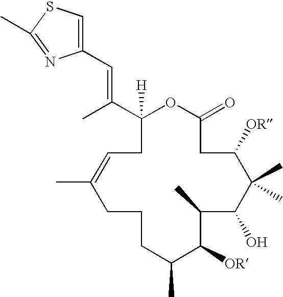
C1(C(C)=CC2=CSC(C)=N2)([H])CC=C(C)CCCC(C)C([OR])C(C)C(O)C(C)(C)C([OR])CC(=O)O1
